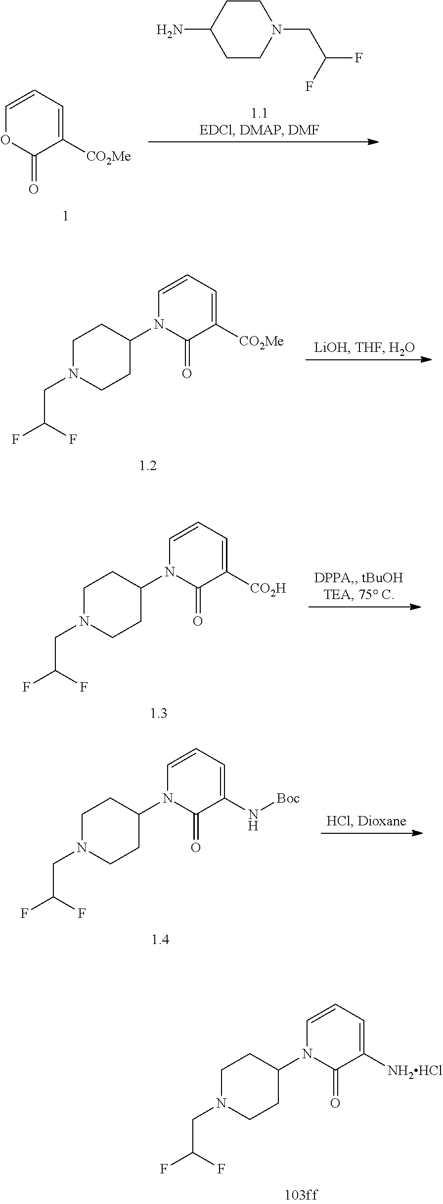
C1([CO2Me])=CC=COC1=O.C1CN(CC(F)F)CCC1N.C1([CO2Me])=CC=CN(C2CCN(CC(F)F)CC2)C1=O.C1([CO2H])=CC=CN(C2CCN(CC(F)F)CC2)C1=O.C1(N[Boc])=CC=CN(C2CCN(CC(F)F)CC2)C1=O.C1([NH2HCl])=CC=CN(C2CCN(CC(F)F)CC2)C1=O
